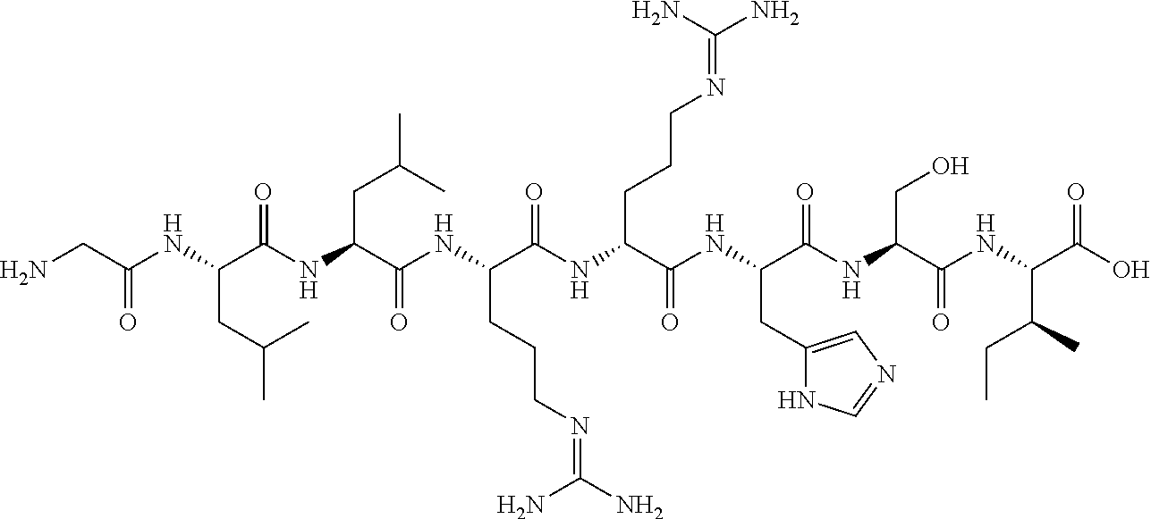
NCC(NC(C(NC(C(NC(C(NC(C(NC(C(NC(C(NC(C(O)=O)C(CC)C)=O)CO)=O)CC1=CN=CN1)=O)CCCN=C(N)N)=O)CCCN=C(N)N)=O)CC(C)C)=O)CC(C)C)=O
